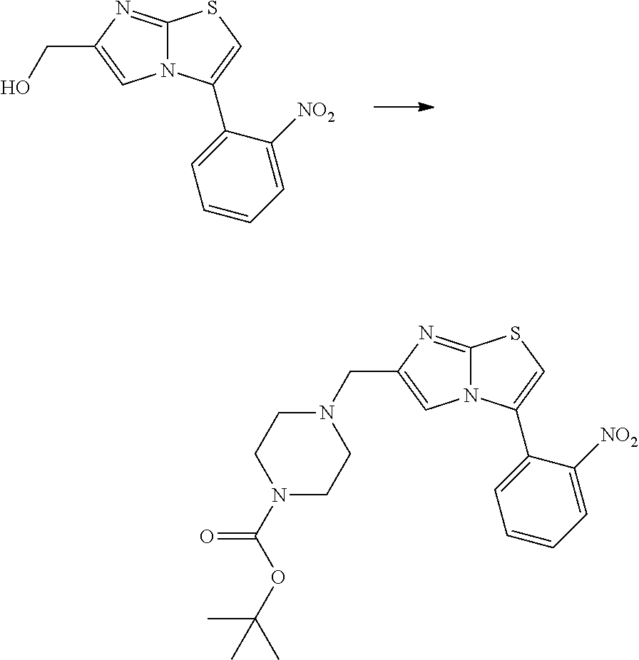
C1=C(C2=CC=CC=C2[NO2])N2C(=NC(CN3CCN(C(OC(C)(C)C)=O)CC3)=C2)S1.C1=C(C2=CC=CC=C2[NO2])N2C(=NC(CO)=C2)S1
